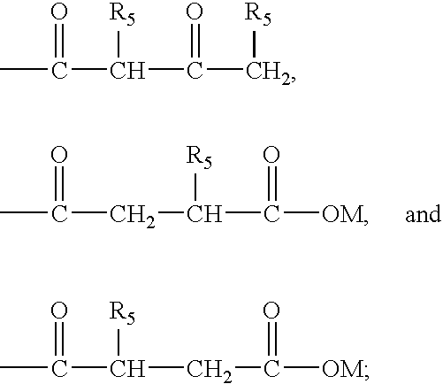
CC(CC(C([OM])=O)[R5])=O.CC(C(C(C[R5])=O)[R5])=O.CC(C(CC([OM])=O)[R5])=O
